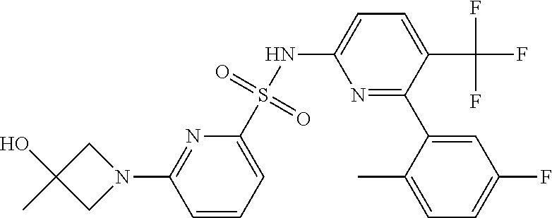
C1C(O)(C)CN1C1=NC(S(NC2=CC=C(C(F)(F)F)C(C3=CC(F)=CC=C3C)=N2)(=O)=O)=CC=C1
